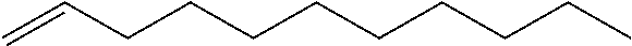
C(CCCCCCCC)C=C
